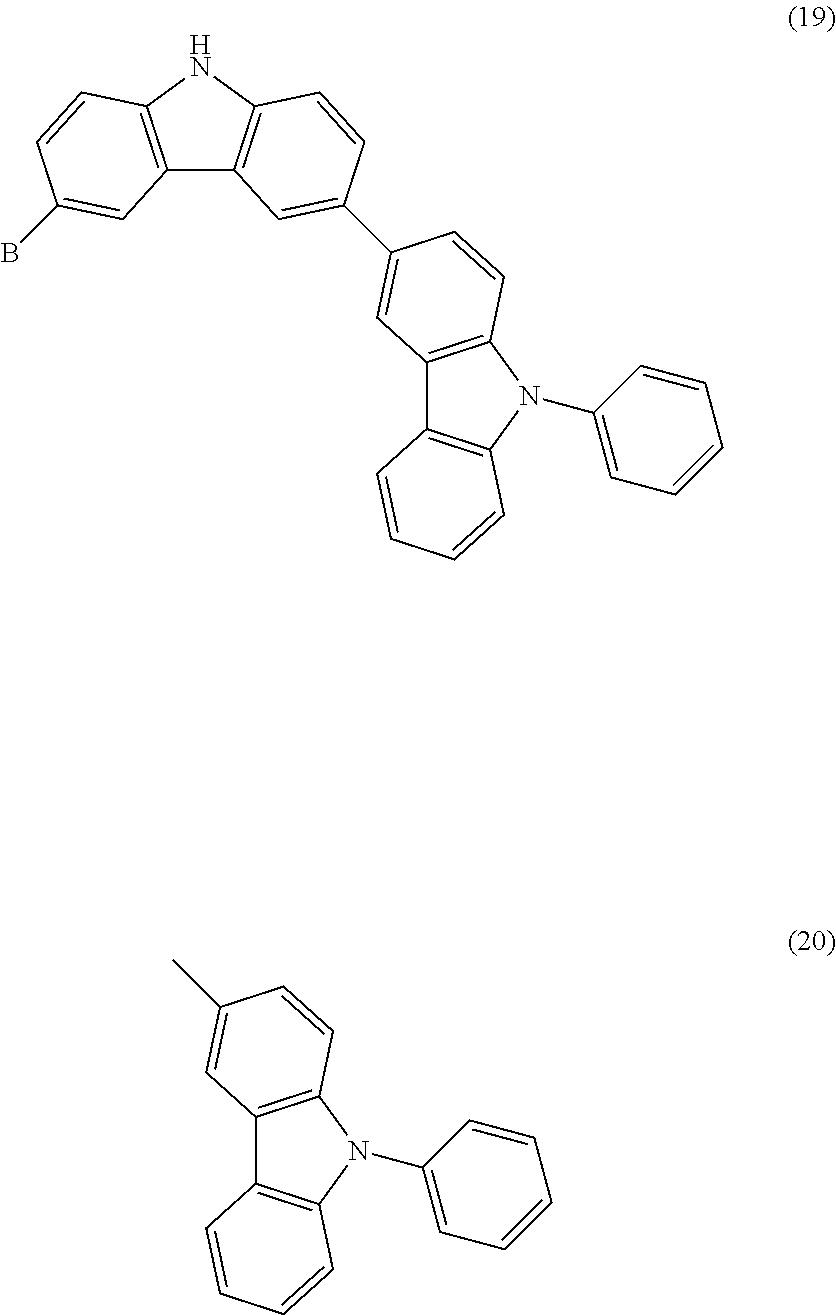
C12=C(NC3=C1C=C(C1=CC4=C(N(C5=CC=CC=C5)C5=C4C=CC=C5)C=C1)C=C3)C=CC(B)=C2.CC1=CC2=C(N(C3=CC=CC=C3)C3=C2C=CC=C3)C=C1
